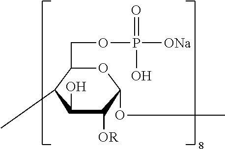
O1C(COP(=O)(O)[ONa])C(C)C(O)C([OR])C1OC
